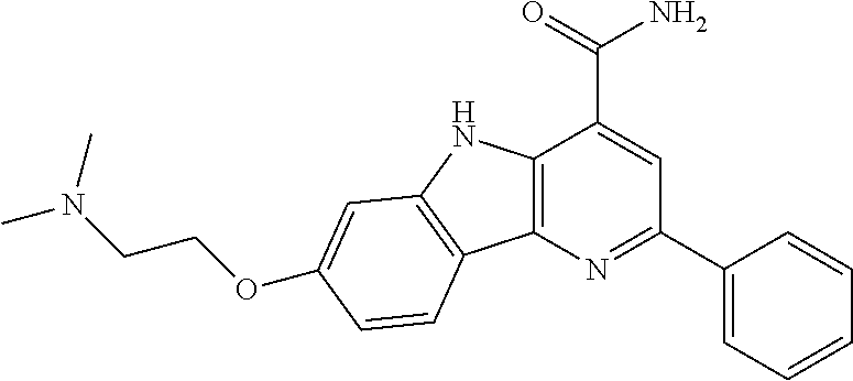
C12=C(N=C(C3=CC=CC=C3)C=C1C(=O)N)C1=C(N2)C=C(OCCN(C)C)C=C1
